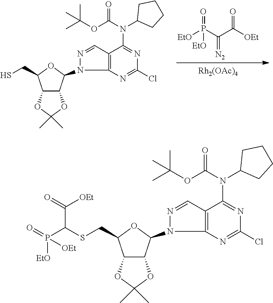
[Rh2(OAc)4].[EtO]P(C(C([OEt])=O)=[N2])(=O)[EtO].C12C(OC(C)(C)O1)C(N1C3=C(C=N1)C(N(C(OC(C)(C)C)=O)C1CCCC1)=NC(Cl)=N3)OC2CS.C12C(OC(C)(C)O1)C(N1C3=C(C=N1)C(N(C1CCCC1)C(OC(C)(C)C)=O)=NC(Cl)=N3)OC2CSC(P(=O)([EtO])[OEt])C(=O)[OEt]
